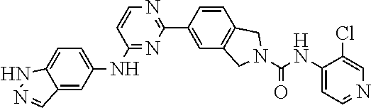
C1(C2=CC3=C(C=C2)CN(C(NC2=CC=NC=C2Cl)=O)C3)=NC=CC(NC2=CC=C3NN=CC3=C2)=N1
